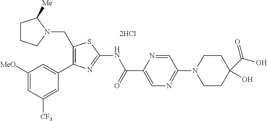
C1(CN2C([Me])CCC2)=C(C2=CC([MeO])=CC([CF3])=C2)N=C(NC(C2=CN=C(N3CCC(C(O)=O)(O)CC3)C=N2)=O)S1
